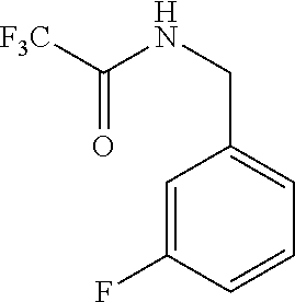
C1=C(F)C=CC=C1CNC(=O)[F3C]
